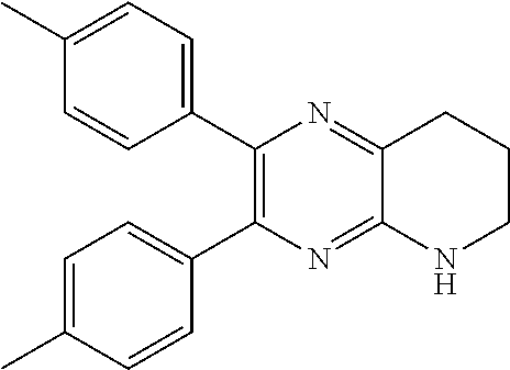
C1(C)=CC=C(C2=C(C3=CC=C(C)C=C3)N=C3C(=N2)CCCN3)C=C1
